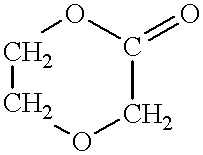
C1COCC(=O)O1
